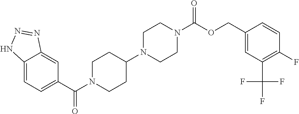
C12=CC=C(C(N3CCC(N4CCN(C(OCC5=CC(C(F)(F)F)=C(F)C=C5)=O)CC4)CC3)=O)C=C1N=NN2
